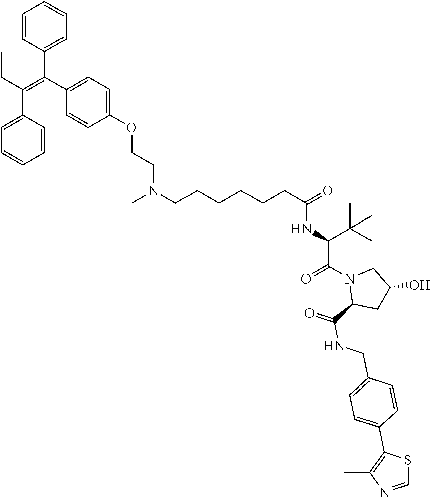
C(CCCCC(=O)NC(C(N1C(C(=O)NCC2=CC=C(C3=C(C)N=CS3)C=C2)CC(O)C1)=O)C(C)(C)C)CN(CCOC1=CC=C(C(C2=CC=CC=C2)=C(C2=CC=CC=C2)CC)C=C1)C
